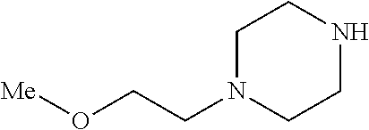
[Me]OCCN1CCNCC1
